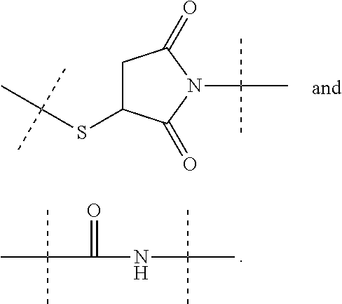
CC(NC(=O)C(C)(C)C)(C)C.C1C(=O)N(C(C)(C)C)C(=O)C1SC(C)(C)C
